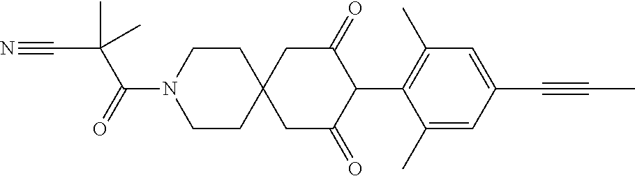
C1CN(C(=O)C(C#N)(C)C)CCC12CC(=O)C(C1=C(C)C=C(C#CC)C=C1C)C(=O)C2
